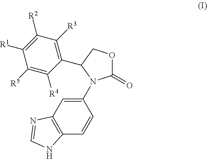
C12=C(C=CC(N3C(=O)OCC3C3=C([R3])C([R2])=C([R1])C([R5])=C3[R4])=C1)NC=N2
